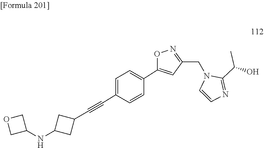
C1(C(C)O)=NC=CN1CC1=NOC(C2=CC=C(C#CC3CC(NC4COC4)C3)C=C2)=C1
